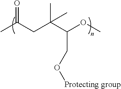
C(C(C)=O)C(C(OC)CO[Protecting group])(C)C
